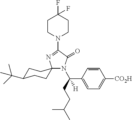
N1(C2=NC3(N(C(CCC(C)C)(C4=CC=C([CO2H])C=C4)[H])C2=O)CCC(C(C)(C)C)CC3)CCC(F)(F)CC1
